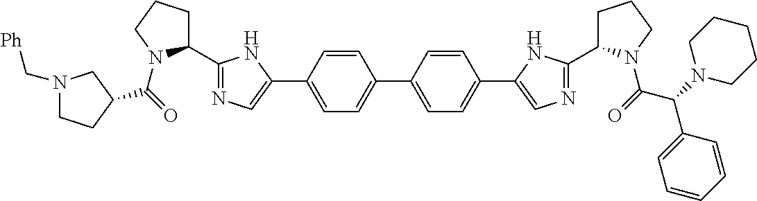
O=C(N1C(C2=NC=C(C3=CC=C(C4=CC=C(C5=CN=C(C6CCCN6C(C(C6=CC=CC=C6)N6CCCCC6)=O)N5)C=C4)C=C3)N2)CCC1)C1CCN(C[Ph])C1
